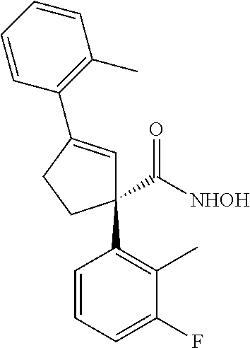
C1(C([NHOH])=O)(C2=C(C)C(F)=CC=C2)C=C(C2=C(C)C=CC=C2)CC1
